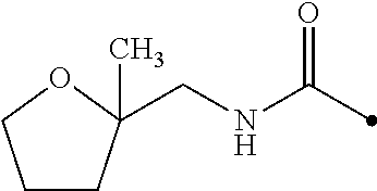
C(NC(=O)C)C1(C)CCCO1
